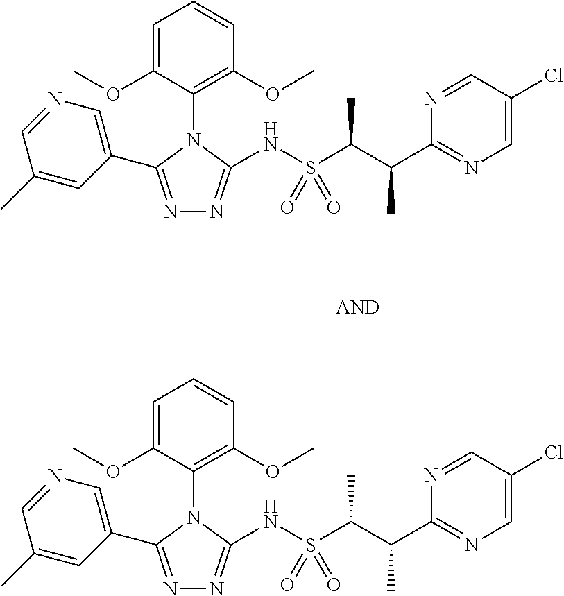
C1(C)=CC(C2=NN=C(NS(C(C(C3=NC=C(Cl)C=N3)C)C)(=O)=O)N2C2=C(OC)C=CC=C2OC)=CN=C1.C1(C)=CC(C2=NN=C(NS(C(C(C3=NC=C(Cl)C=N3)C)C)(=O)=O)N2C2=C(OC)C=CC=C2OC)=CN=C1
